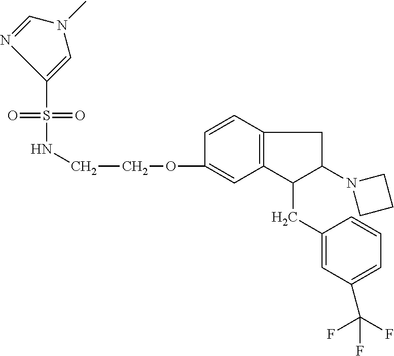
C(COC1=CC2=C(C=C1)CC(N1CCC1)C2CC1=CC(C(F)(F)F)=CC=C1)NS(=O)(=O)C1=CN(C)C=N1
